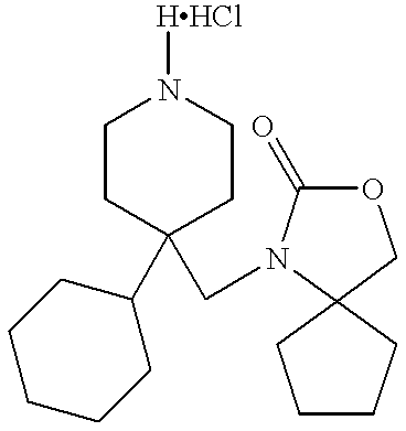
C1CC(CN2C(=O)OCC23CCCC3)(C2CCCCC2)CCN1[HHCl]
